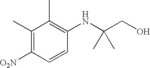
C1(C)=C([O2N])C=CC(NC(CO)(C)C)=C1C
